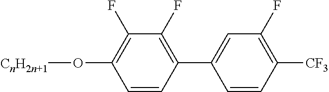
C1=CC(C2=CC(F)=C([CF3])C=C2)=C(F)C(F)=C1O[CnH2n+1]
